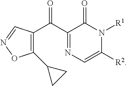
C1(C(C2=C(C3CC3)ON=C2)=O)=NC=C([R2])N([R1])C1=O
